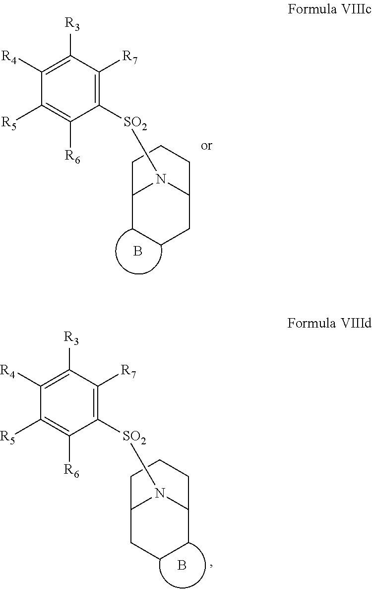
C1([SO2]N2C3CCCC2CCC3)=C([R7])C([R3])=C([R4])C([R5])=C1[R6].B.C1([SO2]N2C3CCCC2CCC3)=C([R7])C([R3])=C([R4])C([R5])=C1[R6].B
